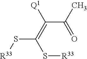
C(S[R33])(S[R33])=C(C(C)=O)[Q1]
